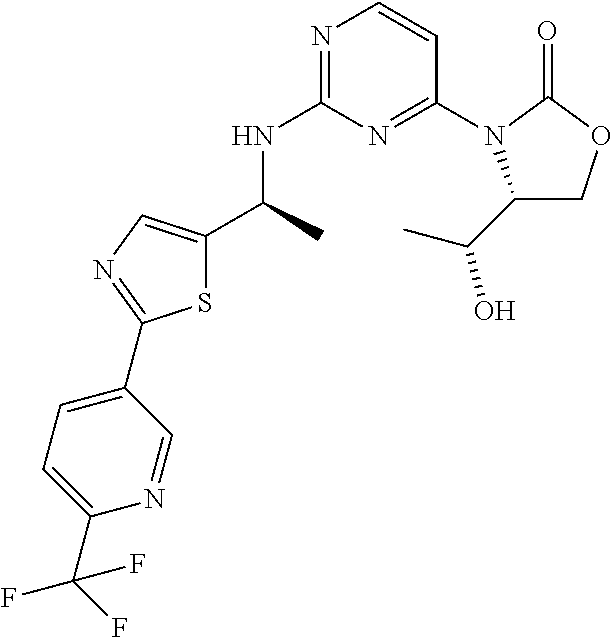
N1=C(NC(C)C2=CN=C(C3=CC=C(C(F)(F)F)N=C3)S2)N=C(N2C(C(C)O)COC2=O)C=C1
